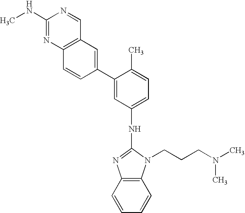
CNC1=NC2=C(C=N1)C=C(C1=CC(NC3=NC4=C(N3CCCN(C)C)C=CC=C4)=CC=C1C)C=C2
